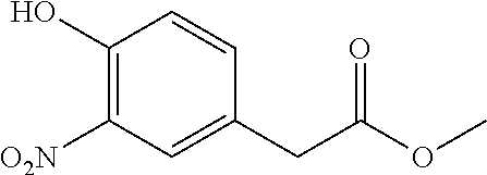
C1([O2N])=C(O)C=CC(CC(OC)=O)=C1
